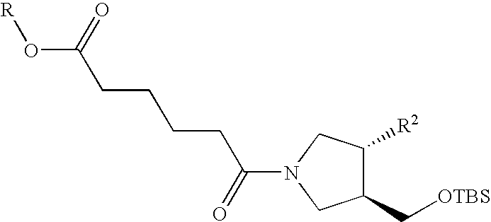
C1(C[OTBS])C([R2])CN(C(CCCCC(O[R])=O)=O)C1
